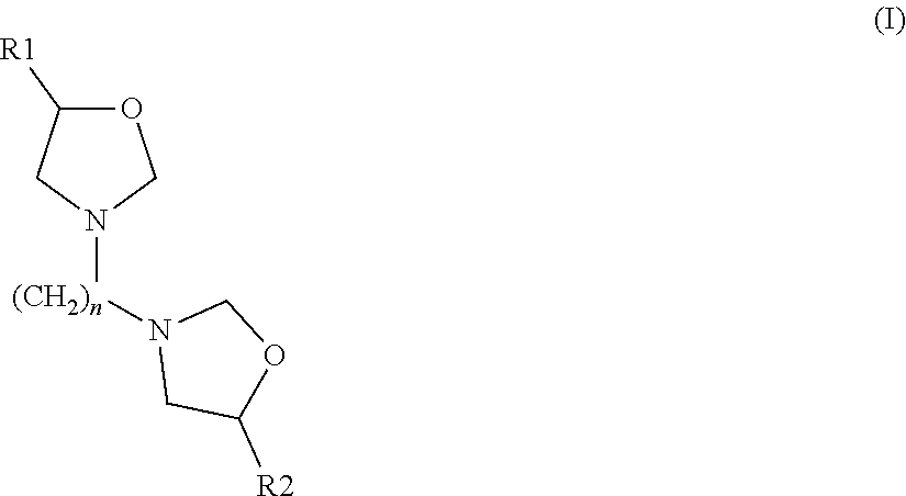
O1C([R1])CN([(CH2)n]N2CC([R2])OC2)C1
